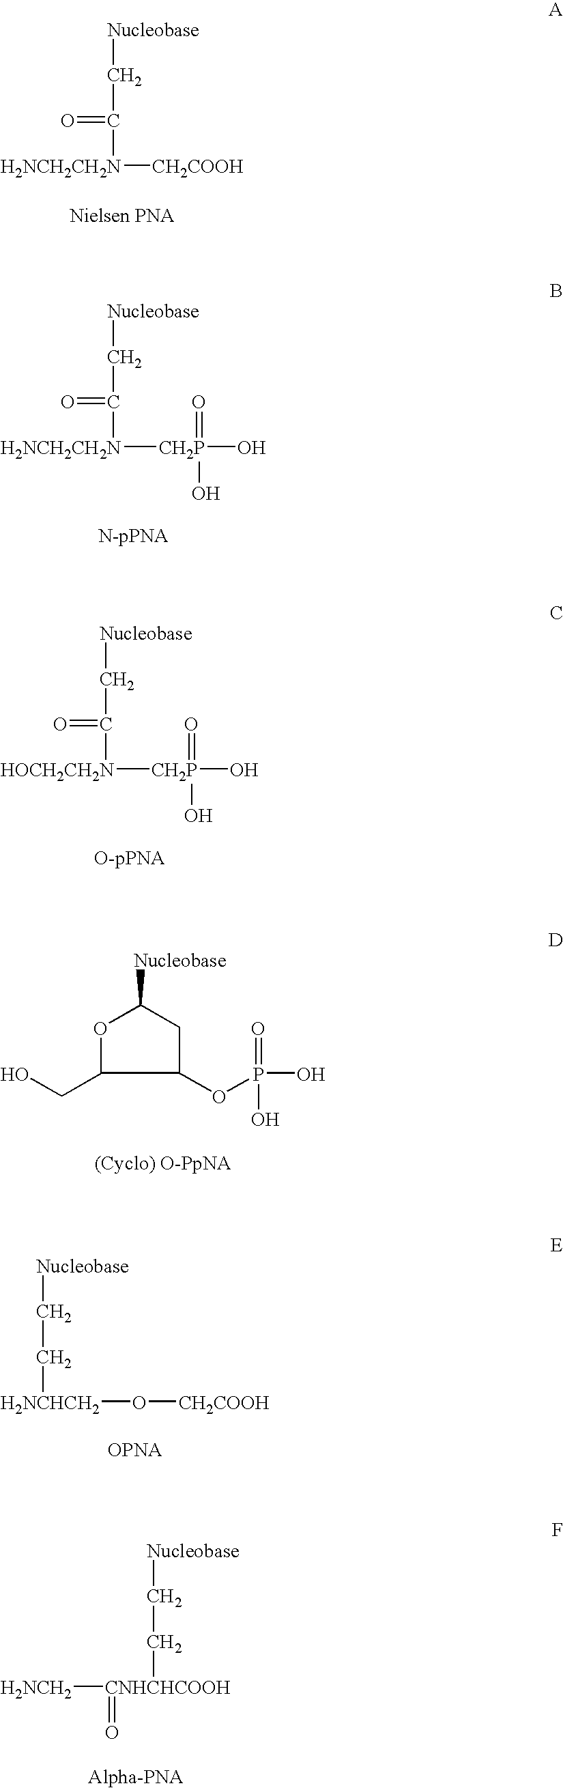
[H2NCH2CH2N]([CH2COOH])C(=O)C[Nucleobase].[H2NCH2CH2N](C(=O)C[Nucleobase])[CH2P](O)(=O)O.[HOCH2CH2N](C(=O)C[Nucleobase])[CH2P](O)(=O)O.O1C(CO)C(OP(O)(=O)O)CC1[Nucleobase].[H2NCHCH2](CC[Nucleobase])O[CH2COOH].[CNHCHCOOH](CC[Nucleobase])(=O)[H2NCH2]
